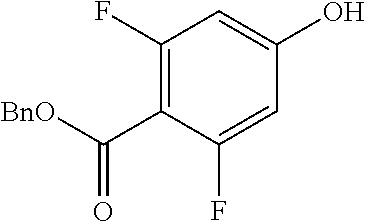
C1(F)=C(C([BnO])=O)C(F)=CC(O)=C1
